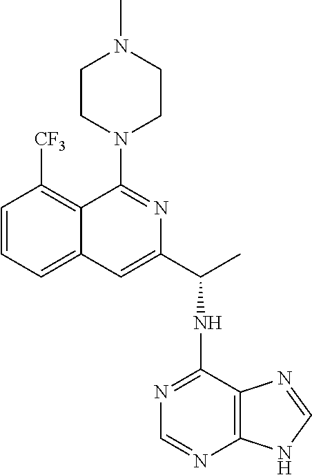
C1=CC=C2C(=C1[CF3])C(N1CCN(C)CC1)=NC(C(NC1=NC=NC3=C1N=CN3)C)=C2
